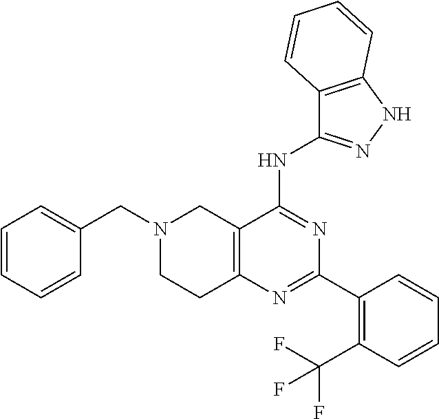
C1=CC=CC(CN2CCC3=C(C2)C(NC2=NNC4=C2C=CC=C4)=NC(C2=C(C(F)(F)F)C=CC=C2)=N3)=C1
